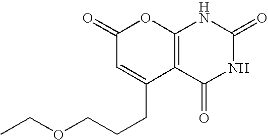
C1(=O)C=C(CCCOCC)C2=C(O1)NC(=O)NC2=O
